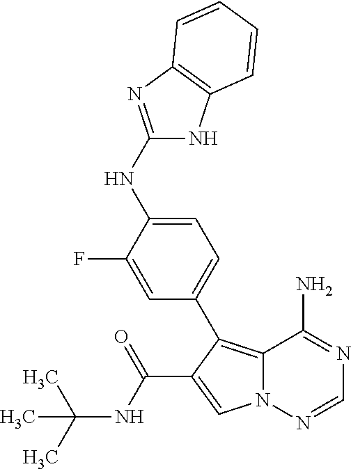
C12=C(C3=CC=C(NC4=NC5=C(N4)C=CC=C5)C(F)=C3)C(C(NC(C)(C)C)=O)=CN1N=CN=C2N
